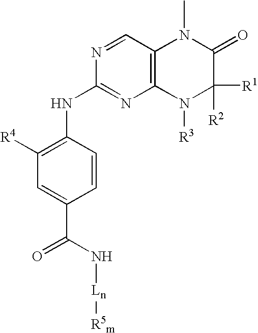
C1([R4])=C(NC2=NC3=C(C=N2)N(C)C(=O)C([R2])([R1])N3[R3])C=CC(C(N[Ln][R5m])=O)=C1
